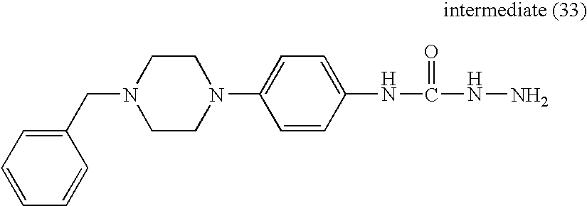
C1CN(CC2=CC=CC=C2)CCN1C1=CC=C(NC(NN)=O)C=C1
